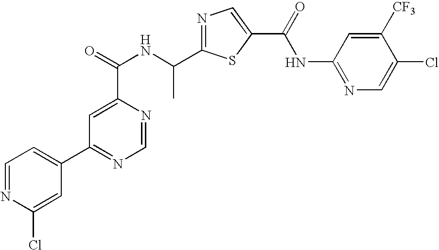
N1=C(C(NC(=O)C2=CC(C3=CC=NC(Cl)=C3)=NC=N2)C)SC(C(=O)NC2=NC=C(Cl)C([CF3])=C2)=C1
